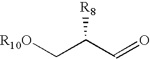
C(C(C=O)[R8])[R10O]
